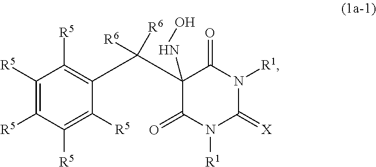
C1(=O)N([R1])C(=[X])N([R1])C(=O)C1(NO)C(C1=C([R5])C([R5])=C([R5])C([R5])=C1[R5])([R6])[R6]
